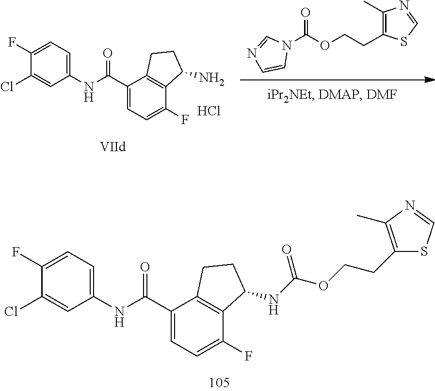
C1(Cl)=CC(NC(C2=CC=C(F)C3=C2CCC3NC(OCCC2=C(C)N=CS2)=O)=O)=CC=C1F.N1(C(OCCC2=C(C)N=CS2)=O)C=NC=C1.C1(Cl)=CC(NC(C2=CC=C(F)C3=C2CCC3N)=O)=CC=C1F.Cl
